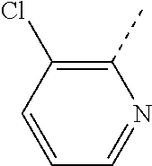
C1=CC=NC(C)=C1Cl
